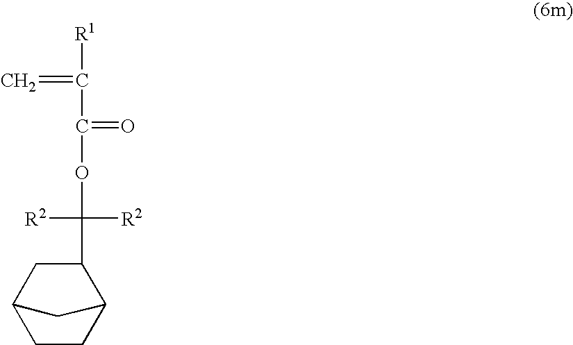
C1C2CCC(C2)C1C(OC(C(=C)[R1])=O)([R2])[R2]
